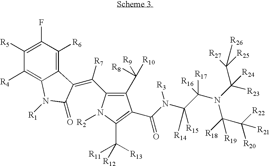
C12=C([R6])C(F)=C([R5])C([R4])=C1N([R1])C(=O)C2=C(C1=C(C([R10])([R9])[R8])C(C(=O)N([R3])C([R15])(C([R16])(N(C(C([R20])([R22])[R21])([R18])[R19])C(C([R27])([R25])[R26])([R23])[R24])[R17])[R14])=C(C([R13])([R11])[R12])N1[R2])[R7]
